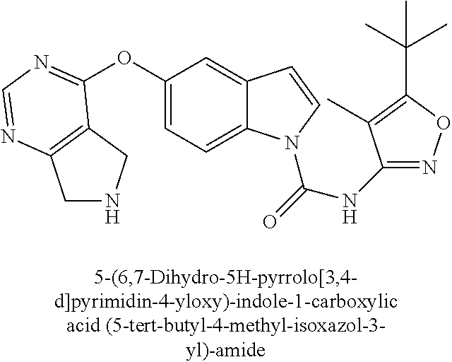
C1NCC2=C1N=CN=C2OC1=CC=C2C(=C1)C=CN2C(=O)NC1=NOC(C(C)(C)C)=C1C
